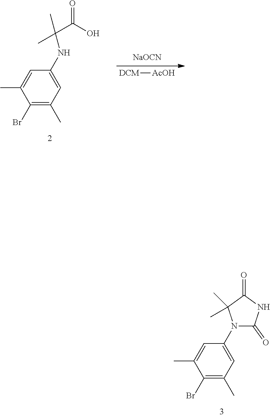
C1(Br)=C(C)C=C(N2C(=O)NC(=O)C2(C)C)C=C1C.C1(Br)=C(C)C=C(NC(C)(C(O)=O)C)C=C1C.[NaOCN].[DCM][AcOH]
